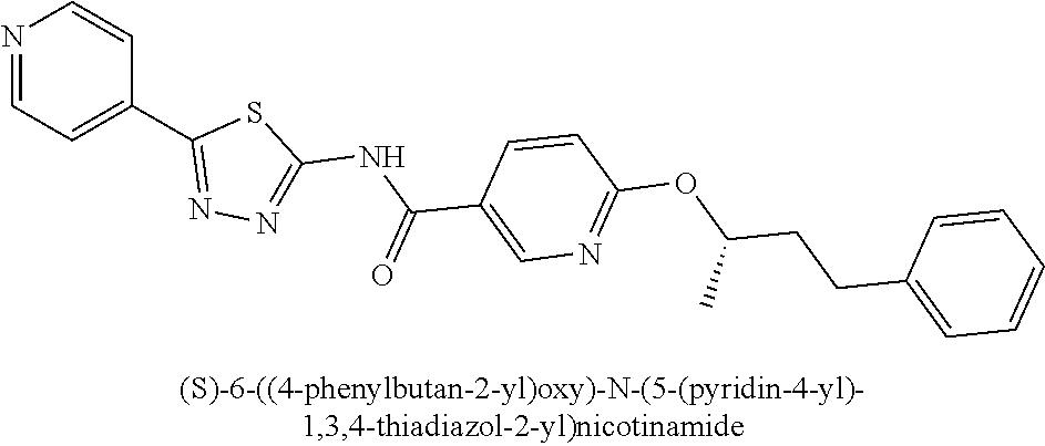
N1=CC=C(C2=NN=C(NC(C3=CN=C(OC(CCC4=CC=CC=C4)C)C=C3)=O)S2)C=C1
